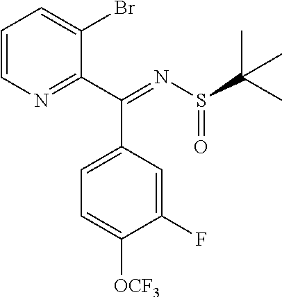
C1=CN=C(C(=NS(C(C)(C)C)=O)C2=CC=C([OCF3])C(F)=C2)C(Br)=C1
